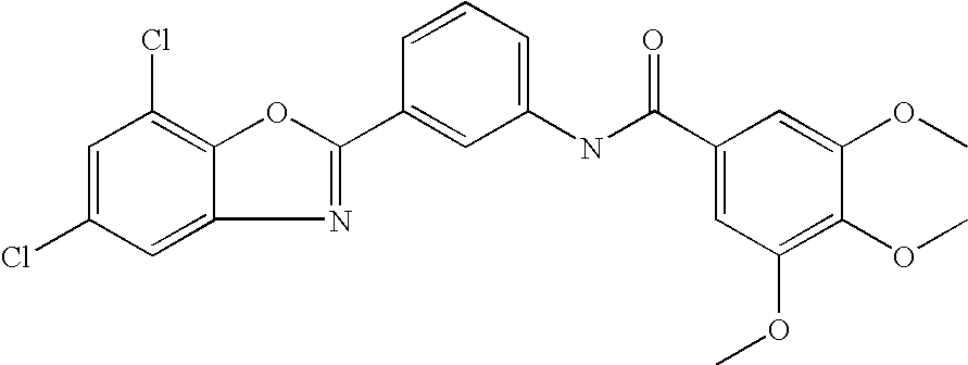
C1=CC=C(NC(=O)C2=CC(OC)=C(OC)C(OC)=C2)C=C1C1=NC2=CC(Cl)=CC(Cl)=C2O1
